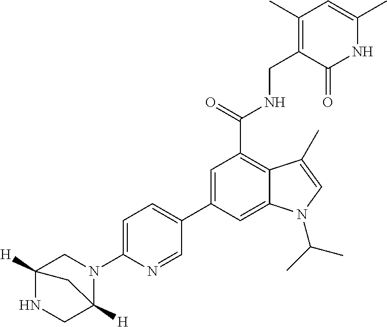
C1(C2=CC=C(N3CC4([H])NCC3([H])C4)N=C2)=CC(C(=O)NCC2=C(C)C=C(C)NC2=O)=C2C(=C1)N(C(C)C)C=C2C
